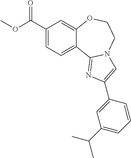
C1(C(OC)=O)=CC=C2C(=C1)OCCN1C2=NC(C2=CC(C(C)C)=CC=C2)=C1
